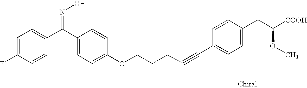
C1=CC(F)=CC=C1C(C1=CC=C(OCCCC#CC2=CC=C(CC(OC)[COOH])C=C2)C=C1)=NO
